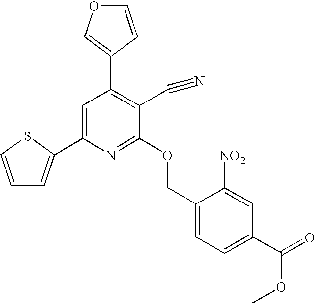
C1(C2=C(C#N)C(OCC3=CC=C(C(=O)OC)C=C3[NO2])=NC(C3=CC=CS3)=C2)=COC=C1
